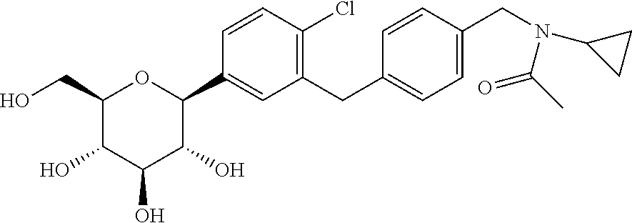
C(C1=CC=C(CC2=C(Cl)C=CC(C3OC(CO)C(O)C(O)C3O)=C2)C=C1)N(C1CC1)C(C)=O
